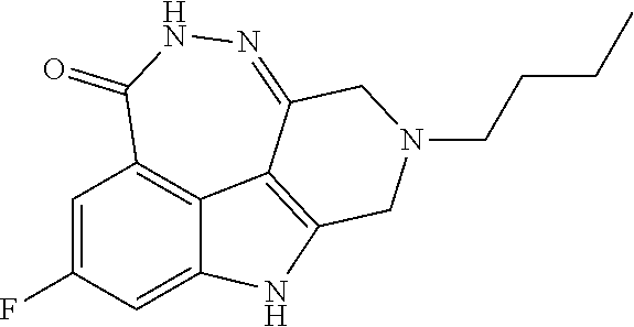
C1=C(F)C=C2C3=C1C(=O)NN=C1C3=C(CN(CCCC)C1)N2
